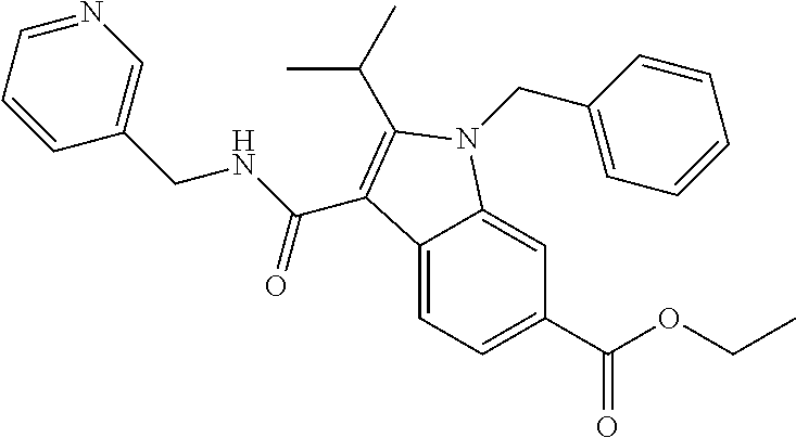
N1=CC=CC(CNC(=O)C2=C(C(C)C)N(CC3=CC=CC=C3)C3=CC(C(OCC)=O)=CC=C32)=C1
